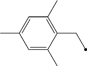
C1=C(C)C=C(C)C(CC)=C1C
